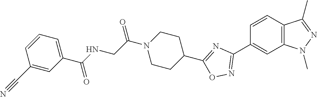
C1=CC2=C(C=C1C1=NOC(C3CCN(C(CNC(C4=CC=CC(C#N)=C4)=O)=O)CC3)=N1)N(C)N=C2C
